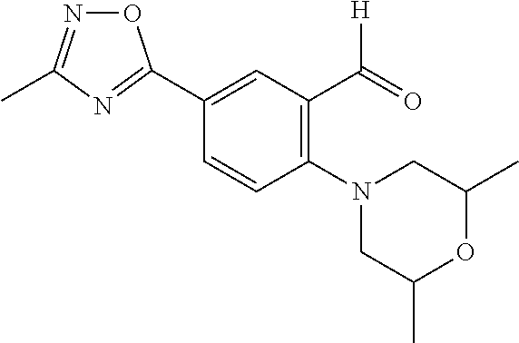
C1(N2CC(C)OC(C)C2)=C(C([H])=O)C=C(C2=NC(C)=NO2)C=C1
